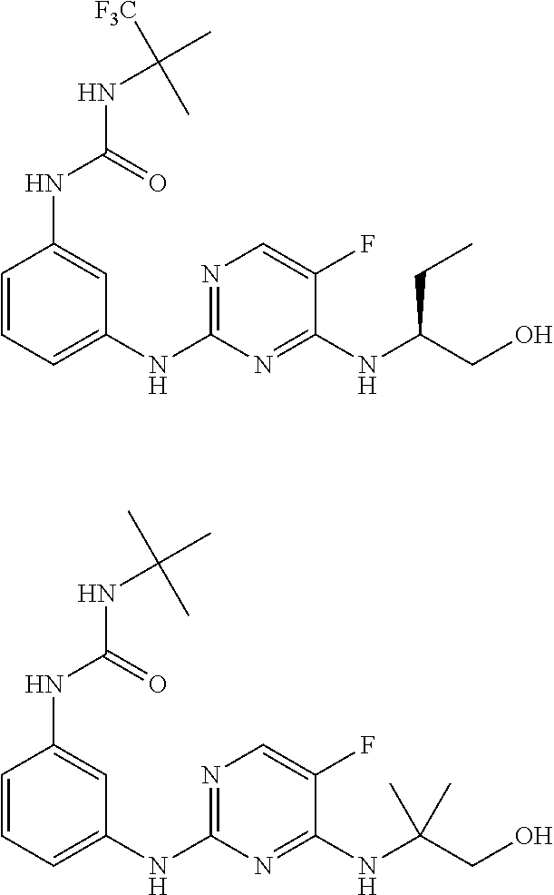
C1=CC=C(NC2=NC=C(F)C(NC(CO)CC)=N2)C=C1NC(NC(C)([F3C])C)=O.C1=CC=C(NC2=NC=C(F)C(NC(CO)(C)C)=N2)C=C1NC(NC(C)(C)C)=O
